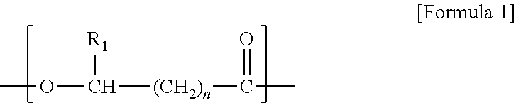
COC([R1])[(CH2)n]C(C)=O
